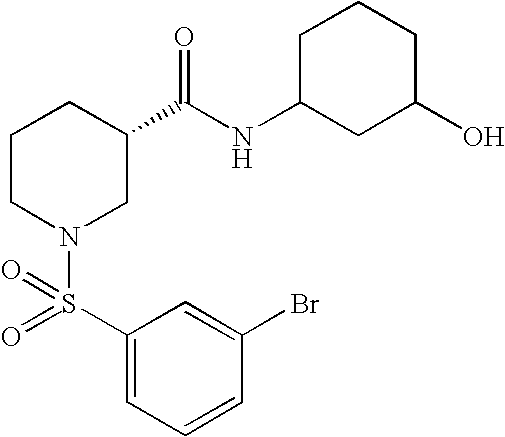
C1(Br)=CC(S(=O)(N2CC(C(NC3CC(O)CCC3)=O)CCC2)=O)=CC=C1
